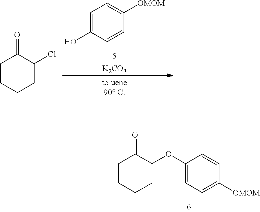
C1CCCC(OC2=CC=C([OMOM])C=C2)C1=O.C1=C(O)C=CC([OMOM])=C1.[K2CO3].C1CCCC(Cl)C1=O
